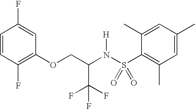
C1=CC(F)=C(OCC(N(S(C2=C(C)C=C(C)C=C2C)(=O)=O)[H])C(F)(F)F)C=C1F
